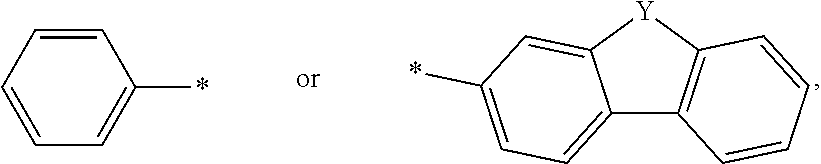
C1=C(*)C=CC=C1.C12=CC=C(*)C=C1[Y]C1=C2C=CC=C1
